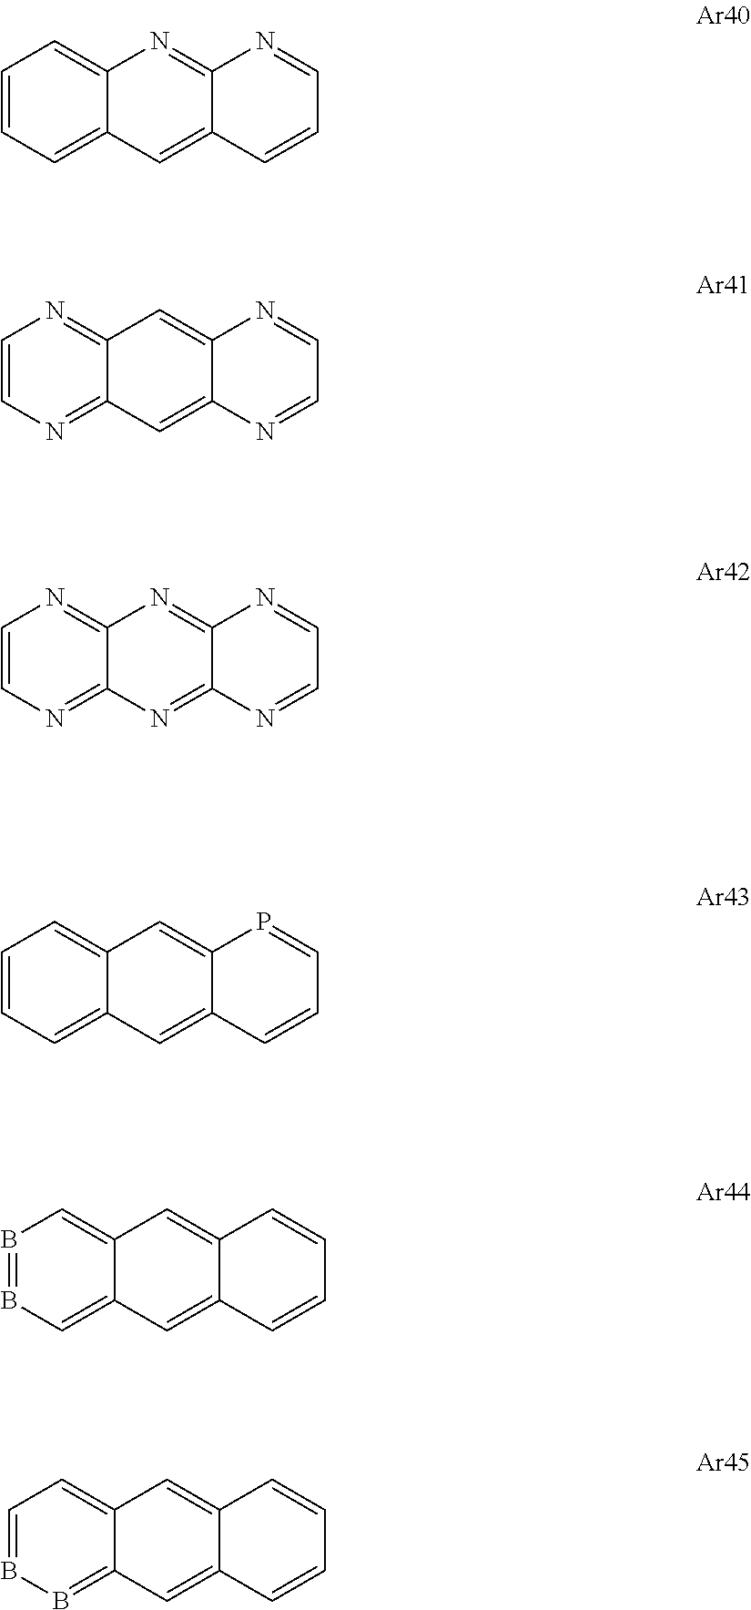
C1=CC=C2C(=C1)N=C1C(=C2)C=CC=N1.C1=CN=C2C(=N1)C=C1C(=C2)N=CC=N1.C1=CN=C2C(=N1)N=C1C(=N2)N=CC=N1.C1=CC=C2C(=C1)C=C1C(=C2)C=CC=P1.B1=BC=C2C(=C1)C=C1C(=C2)C=CC=C1.C1=BB=C2C(=C1)C=C1C(=C2)C=CC=C1
